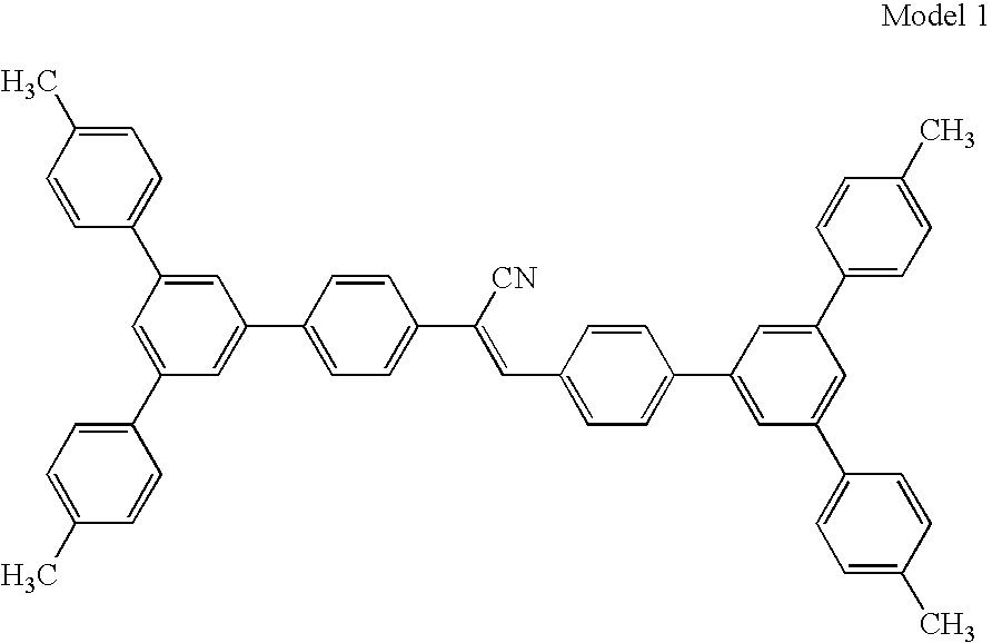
C1=C(C)C=CC(C2=CC(C3=CC=C(C([CN])=CC4=CC=C(C5=CC(C6=CC=C(C)C=C6)=CC(C6=CC=C(C)C=C6)=C5)C=C4)C=C3)=CC(C3=CC=C(C)C=C3)=C2)=C1
